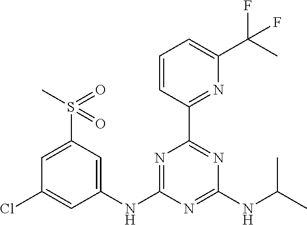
C1=CC(C2=NC(NC(C)C)=NC(NC3=CC(S(C)(=O)=O)=CC(Cl)=C3)=N2)=NC(C(C)(F)F)=C1
